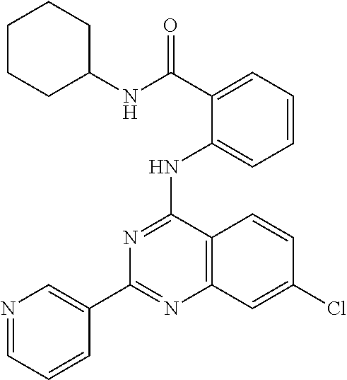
C1(C2=CN=CC=C2)=NC2=C(C(NC3=CC=CC=C3C(NC3CCCCC3)=O)=N1)C=CC(Cl)=C2
